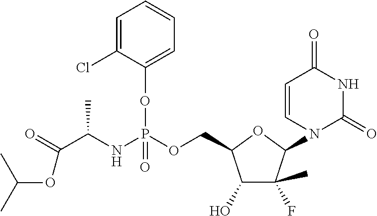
C1(O)C(F)(C)C(N2C(=O)NC(=O)C=C2)OC1COP(NC(C(=O)OC(C)C)C)(OC1=CC=CC=C1Cl)=O
